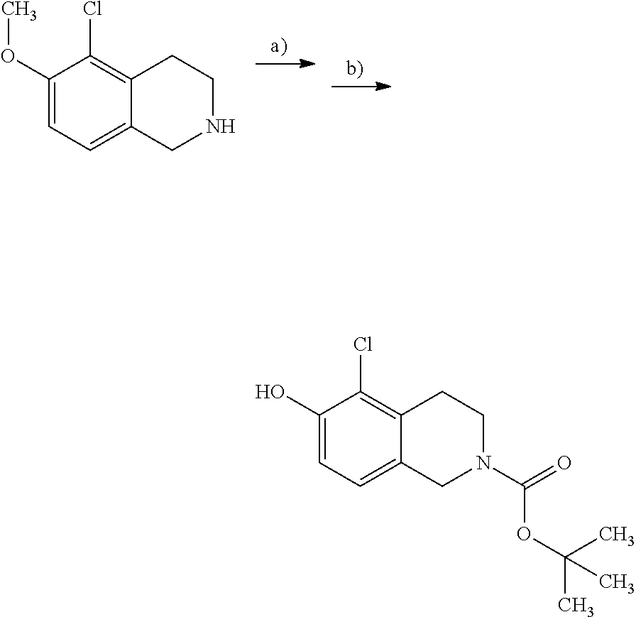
C1(OC)=CC=C2C(=C1Cl)CCNC2.C1(O)=CC=C2C(=C1Cl)CCN(C(=O)OC(C)(C)C)C2
